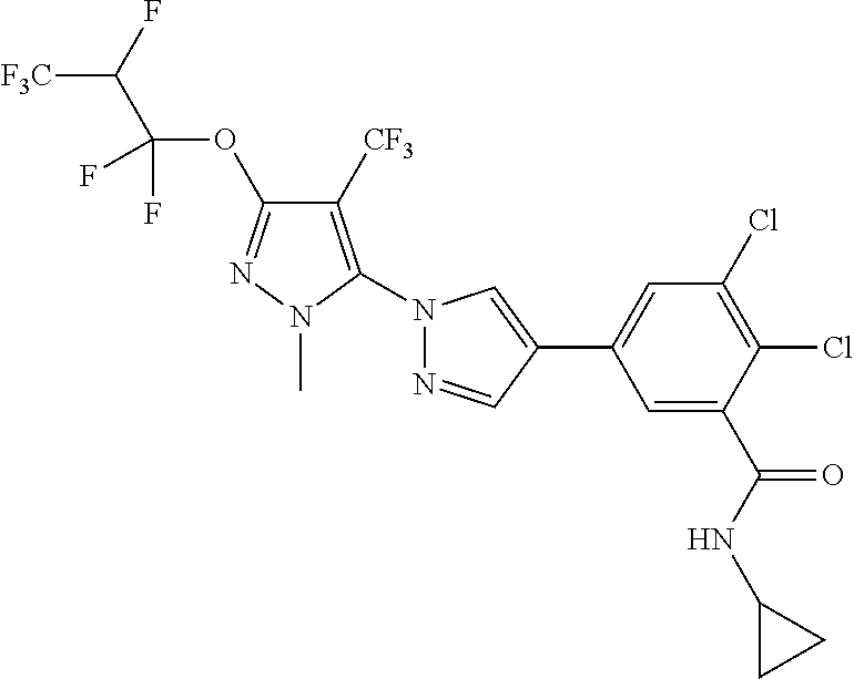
[F3C]C(F)C(OC1=NN(C)C(N2N=CC(C3=CC(Cl)=C(Cl)C(C(NC4CC4)=O)=C3)=C2)=C1[CF3])(F)F
